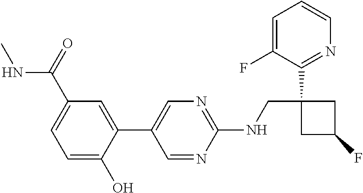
C1(C2=CN=C(NCC3(C4=NC=CC=C4F)CC(F)C3)N=C2)=CC(C(=O)NC)=CC=C1O
